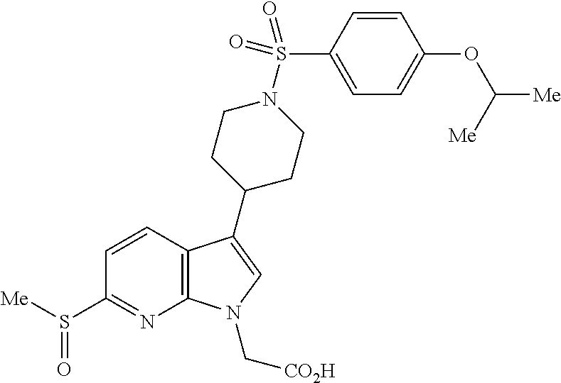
C12=C(C(C3CCN(S(C4=CC=C(OC([Me])[Me])C=C4)(=O)=O)CC3)=CN1C[CO2H])C=CC(S([Me])=O)=N2
